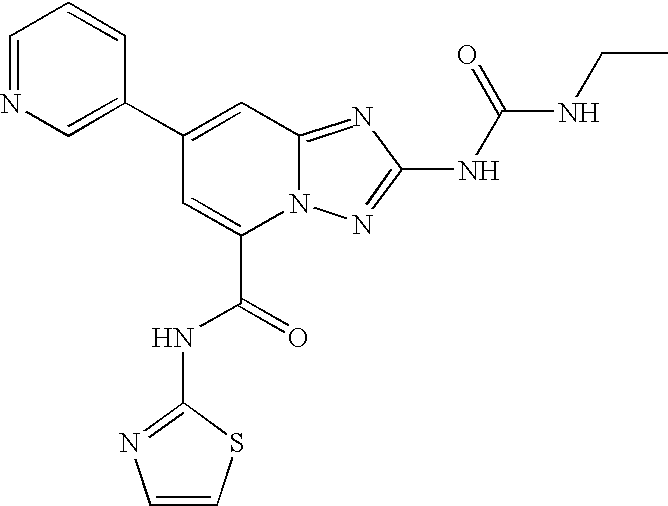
C1(C2=CC3=NC(NC(=O)NCC)=NN3C(C(=O)NC3=NC=CS3)=C2)=CN=CC=C1
